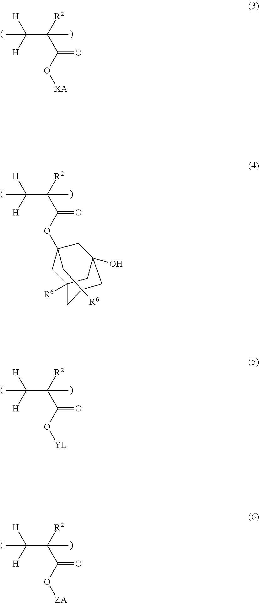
[R2]C(C(O[XA])=O)(C)C([H])([H])C.[R2]C(C(O[YL])=O)(C)C([H])([H])C.[R2]C(C(O[ZA])=O)(C)C([H])([H])C.[R2]C(C(OC1(C[R6])CC2([R6])CCCC(O)(C1)C2)=O)(C)C([H])([H])C
